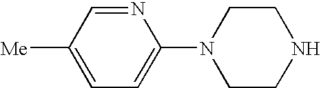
C1=C([Me])C=NC(N2CCNCC2)=C1
